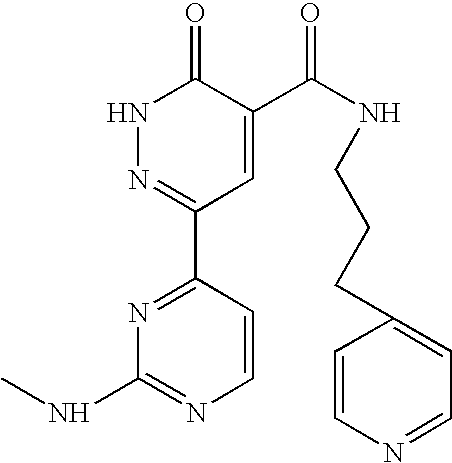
N1N=C(C2=NC(NC)=NC=C2)C=C(C(NCCCC2=CC=NC=C2)=O)C1=O
